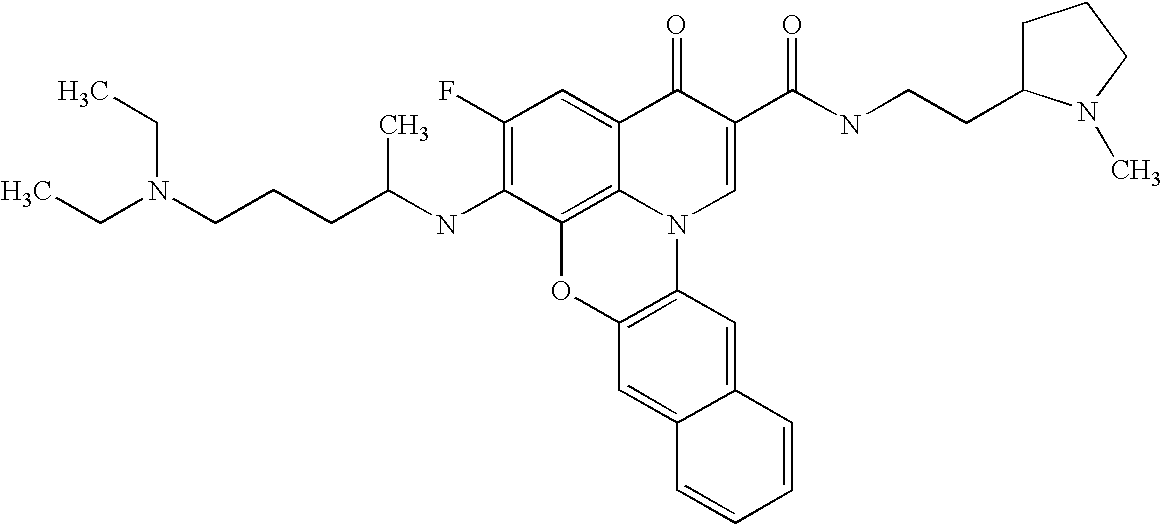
C1(F)=C(NC(CCCN(CC)CC)C)C2=C3C(=C1)C(=O)C(C(NCCC1CCCN1C)=O)=CN3C1=C(O2)C=C2C(=C1)C=CC=C2
